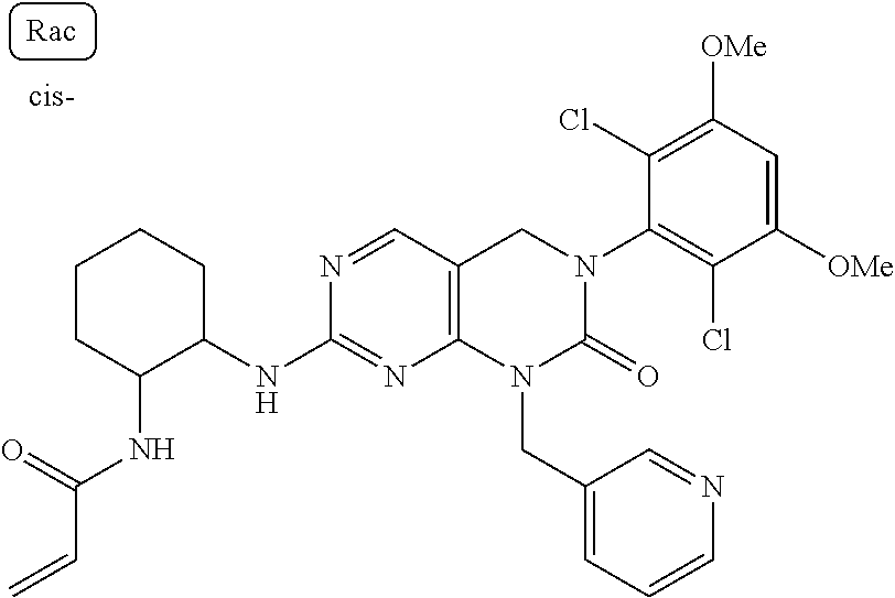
N(C1=NC2=C(C=N1)CN(C1=C(Cl)C([OMe])=CC([OMe])=C1Cl)C(=O)N2CC1=CC=CN=C1)C1C(NC(=O)C=C)CCCC1
